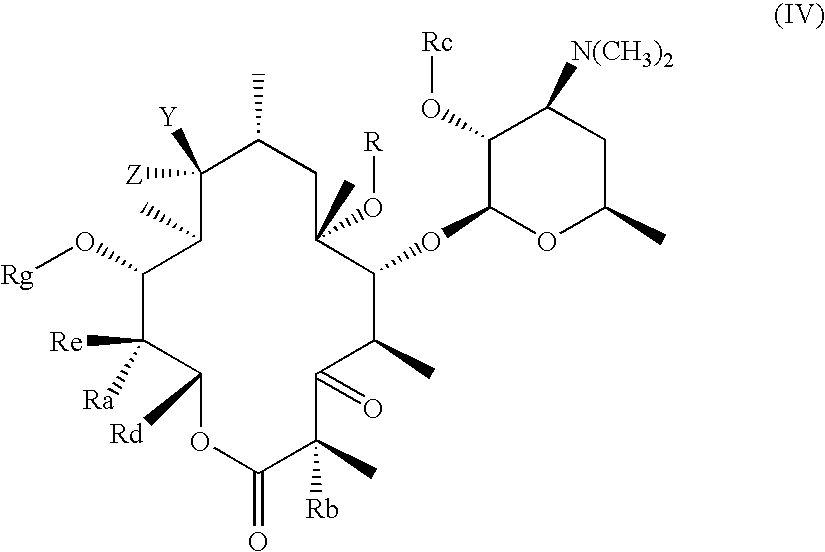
C1(O[Rg])C([Ra])([Re])C([Rd])OC(=O)C(C)([Rb])C(=O)C(C)C(OC2C(O[Rc])C([N(CH3)2])CC(C)O2)C(O[R])(C)CC(C)C([Z])([Y])C1C
